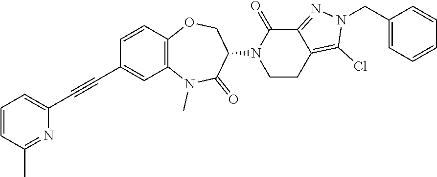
CN1C2=C(C=CC(C#CC3=CC=CC(C)=N3)=C2)OCC(N2CCC3=C(Cl)N(CC4=CC=CC=C4)N=C3C2=O)C1=O
